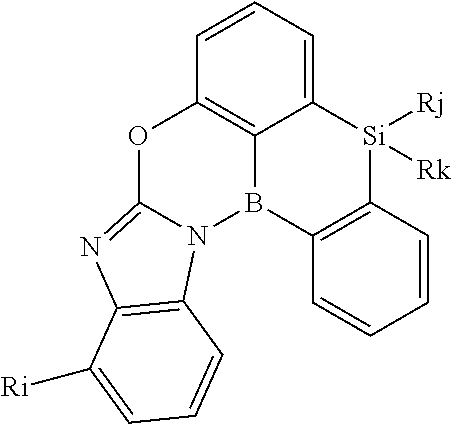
C12=CC=CC3=C1B(C1=C([Si]2([Rj])[Rk])C=CC=C1)N1C(=NC2=C1C=CC=C2[Ri])O3
